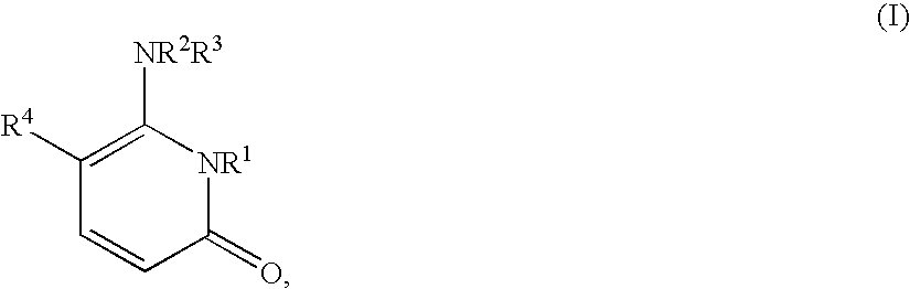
C1([R4])=C([NR2R3])[NR1]C(=O)C=C1
